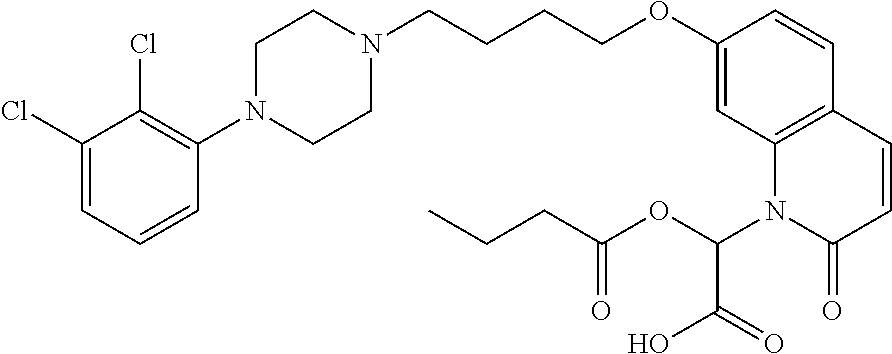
C1(Cl)=CC=CC(N2CCN(CCCCOC3=CC4=C(C=C3)C=CC(=O)N4C(OC(=O)CCC)C(O)=O)CC2)=C1Cl
